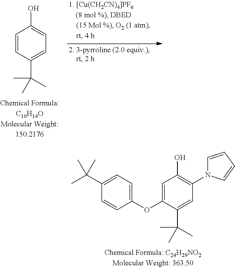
C1=CC(C(C)(C)C)=CC=C1O.C1(OC2=CC(O)=C(N3C=CC=C3)C=C2C(C)(C)C)=CC=C(C(C)(C)C)C=C1
